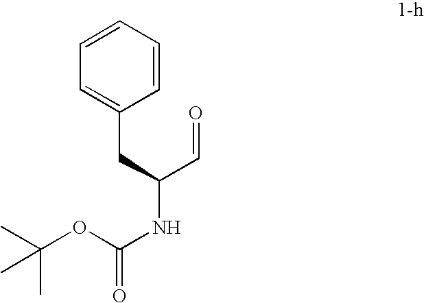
C1=CC=CC=C1CC(NC(=O)OC(C)(C)C)C=O
